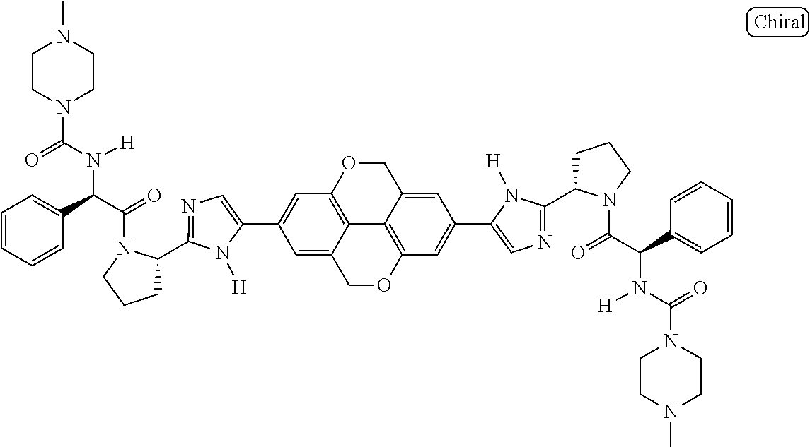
C1(C2=CC3=C4C(=C2)COC2=C4C(=CC(C4=CN=C(C5CCCN5C(=O)C(C5=CC=CC=C5)N([H])C(=O)N5CCN(C)CC5)N4[H])=C2)CO3)=CN=C(C2CCCN2C(=O)C(C2=CC=CC=C2)N([H])C(=O)N2CCN(C)CC2)N1[H]
